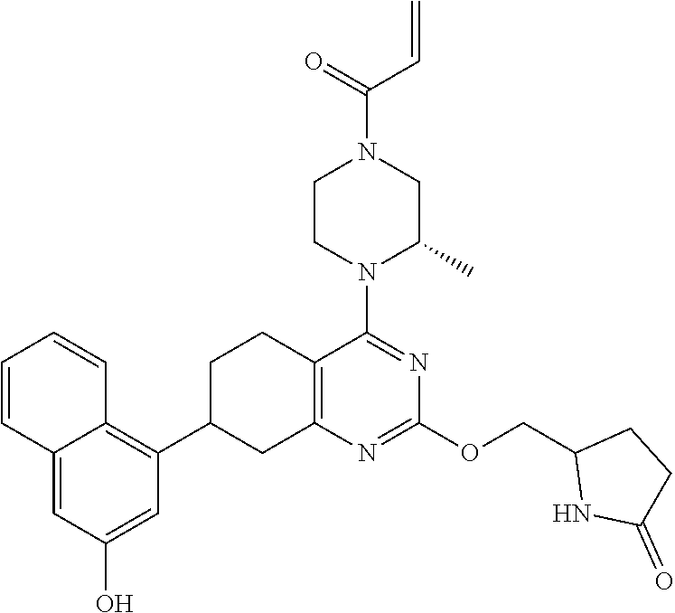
C12=CC(O)=CC(C3CC4=C(CC3)C(N3C(C)CN(C(=O)C=C)CC3)=NC(OCC3NC(=O)CC3)=N4)=C1C=CC=C2
